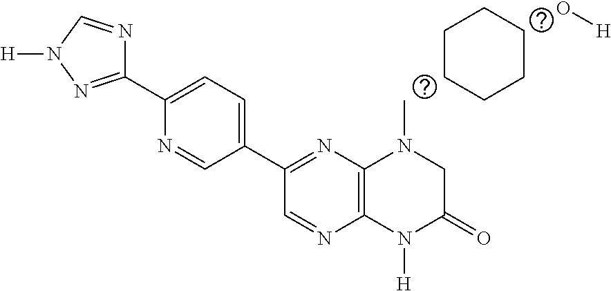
C12=C(N([H])C(=O)CN1C)N=CC(C1=CC=C(C3=NN([H])C=N3)N=C1)=N2.C1CCCCC1.O[H]
